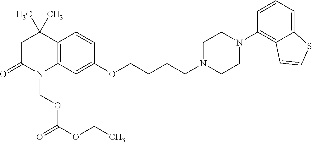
C12=C(C=C(OCCCCN3CCN(C4=C5C(=CC=C4)SC=C5)CC3)C=C1)N(COC(=O)OCC)C(=O)CC2(C)C
